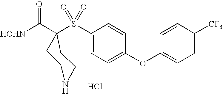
Cl.[HOHN]C(=O)C1(S(C2=CC=C(OC3=CC=C([CF3])C=C3)C=C2)(=O)=O)CCNCC1
